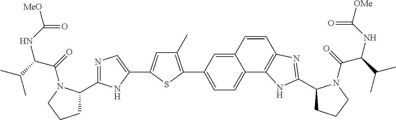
N1=C(C2CCCN2C(=O)C(C(C)C)NC([MeO])=O)NC(C2=CC(C)=C(C3=CC=C4C(=C3)C=CC3=C4NC(C4CCCN4C(=O)C(C(C)C)NC([OMe])=O)=N3)S2)=C1
